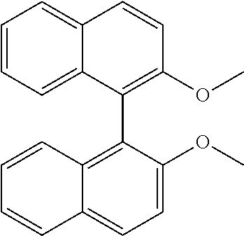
C1=CC=C2C(=C1)C=CC(OC)=C2C1=C2C(=CC=C1OC)C=CC=C2
